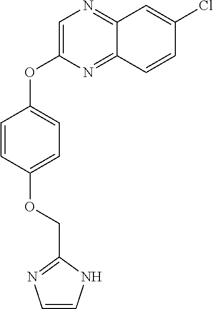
C1=C(OC2=CC=C(OCC3=NC=CN3)C=C2)N=C2C(=N1)C=C(Cl)C=C2
